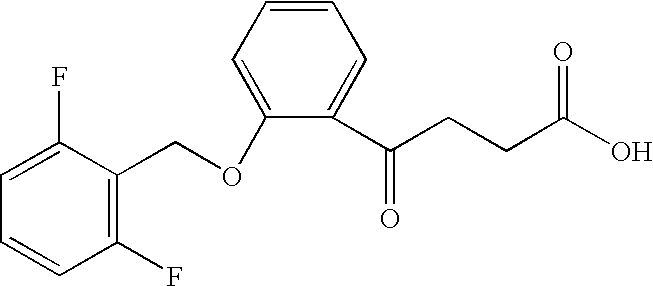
C(CC(O)=O)C(C1=CC=CC=C1OCC1=C(F)C=CC=C1F)=O
